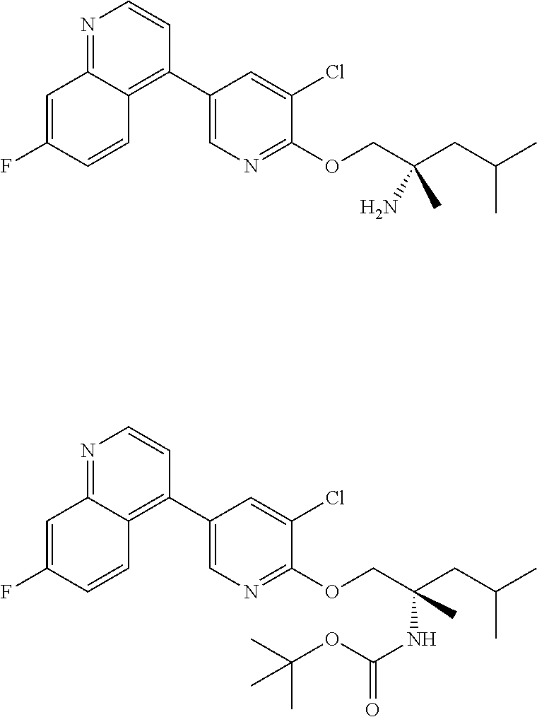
C1(C2=C3C(=NC=C2)C=C(F)C=C3)=CN=C(OCC(CC(C)C)(C)N)C(Cl)=C1.C1(C2=C3C(=NC=C2)C=C(F)C=C3)=CN=C(OCC(CC(C)C)(C)NC(OC(C)(C)C)=O)C(Cl)=C1
